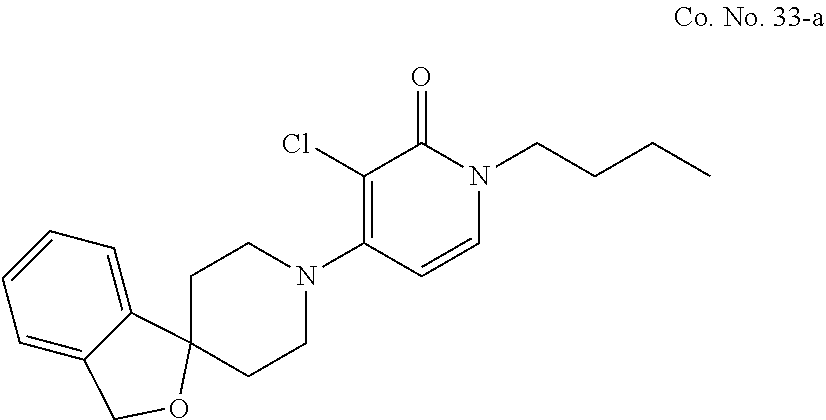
C1CN(C2=C(Cl)C(=O)N(CCCC)C=C2)CCC12C1=CC=CC=C1CO2
